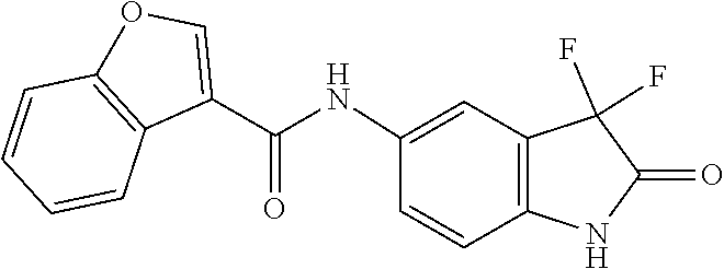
N(C1=CC2=C(NC(=O)C2(F)F)C=C1)C(C1=COC2=C1C=CC=C2)=O
